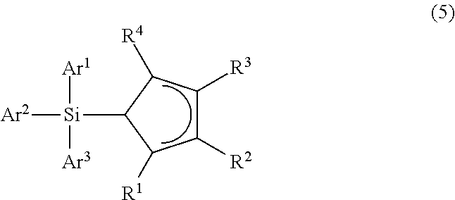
C1([R2])C([R3])C([R4])C([Si]([Ar1])([Ar2])[Ar3])C1[R1]
